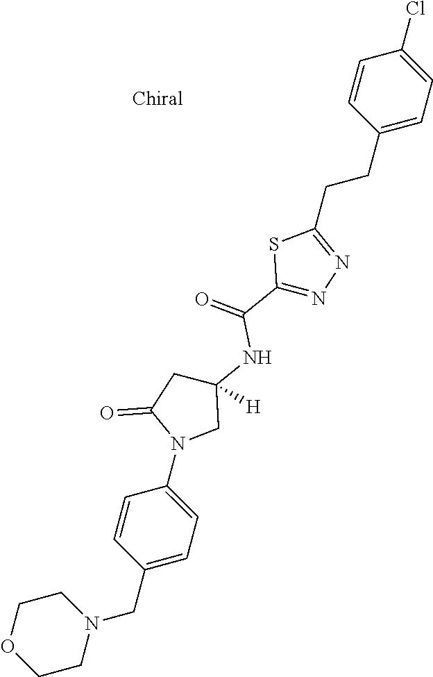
C1=CC(CCC2=NN=C(C(=O)NC3([H])CC(=O)N(C4=CC=C(CN5CCOCC5)C=C4)C3)S2)=CC=C1Cl
